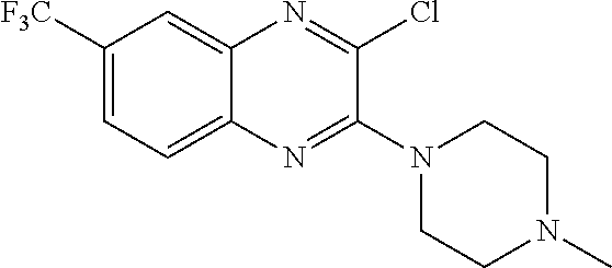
C1([F3C])=CC=C2C(=C1)N=C(Cl)C(N1CCN(C)CC1)=N2
